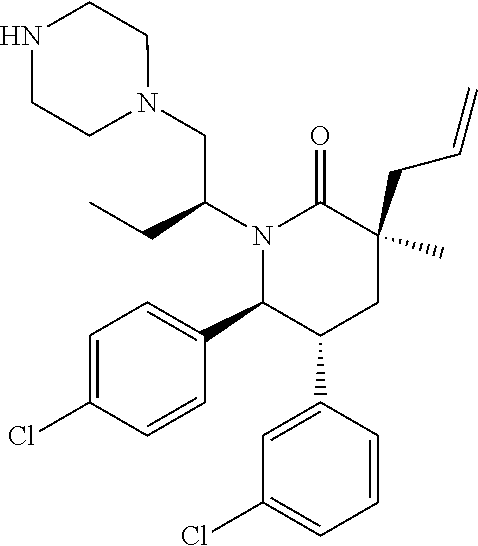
C1=C(Cl)C=CC(C2C(C3=CC(Cl)=CC=C3)CC(CC=C)(C)C(=O)N2C(CC)CN2CCNCC2)=C1
